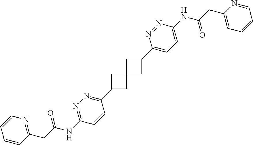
C1C2(CC1C1=NN=C(NC(CC3=NC=CC=C3)=O)C=C1)CC(C1=CC=C(NC(CC3=CC=CC=N3)=O)N=N1)C2
